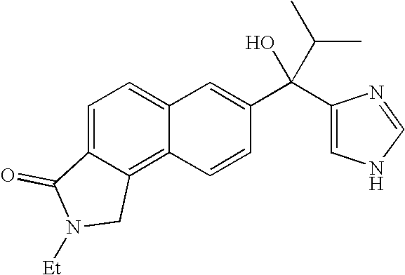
C1=C2C(=C3C(=C1)C=C(C(C(C)C)(C1=CNC=N1)O)C=C3)CN([Et])C2=O
